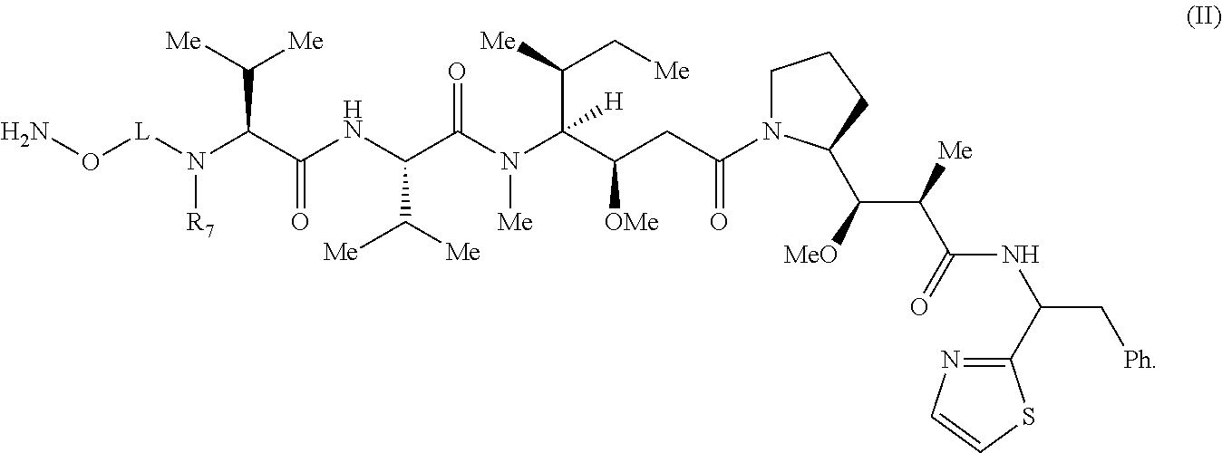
O([L]N(C(C(NC(C(N(C(C(CC(N1CCCC1C(C(C(NC(C[Ph])C1=NC=CS1)=O)[Me])[MeO])=O)[OMe])(C([Me])C[Me])[H])[Me])=O)C([Me])[Me])=O)C([Me])[Me])[R7])N
